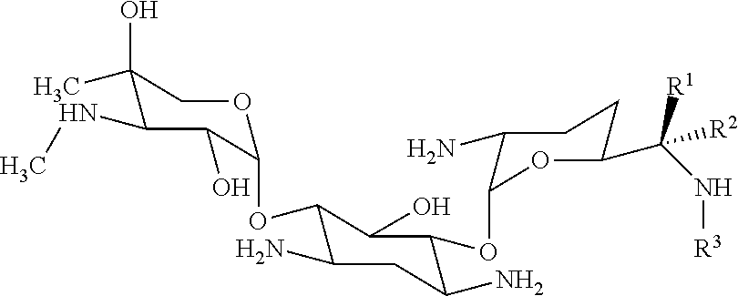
C1(O)(C)C(NC)C(O)C(OC2C(N)CC(N)C(OC3C(N)CCC(C([R2])([R1])N[R3])O3)C2O)OC1
